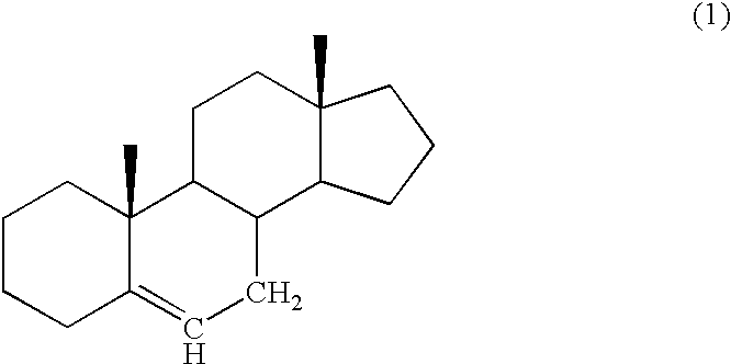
C1CCC2=CCC3C(C2(C)C1)CCC1(C)C3CCC1
